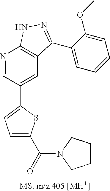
N1=CC(C2=CC=C(C(=O)N3CCCC3)S2)=CC2=C1NN=C2C1=CC=CC=C1OC
